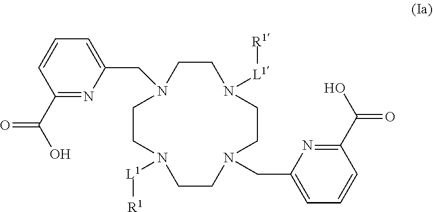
C1CN([L1][R1])CCN(CC2=CC=CC(C(O)=O)=N2)CCN([L1][R1])CCN1CC1=CC=CC(C(O)=O)=N1
